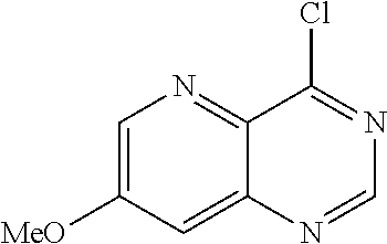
C1=C([MeO])C=C2C(=N1)C(Cl)=NC=N2
